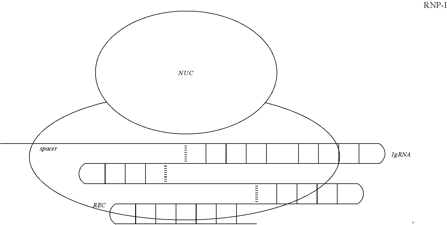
[NUC].c1(c)c2C(C3C2C2C3C3C2C2C3C3C2C2C3C(C)C2C)C1C1C2C(C3C2C(C)C3C)C1C1C2C(C3C2C2C3C(C)C2C)C1C1C(C)C2C1C1C2C2C1C1C2C(C)C1C
